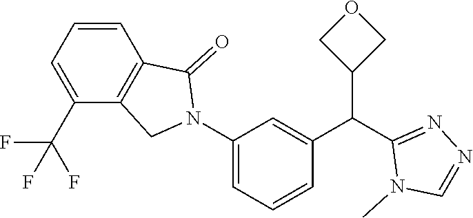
C1=CC2=C(C(C(F)(F)F)=C1)CN(C1=CC=CC(C(C3=NN=CN3C)C3COC3)=C1)C2=O
